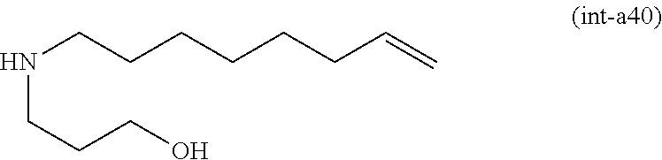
N(CCCO)CCCCCCC=C
